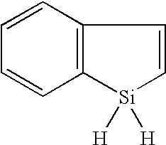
C12=C([Si]([H])([H])C=C1)C=CC=C2
